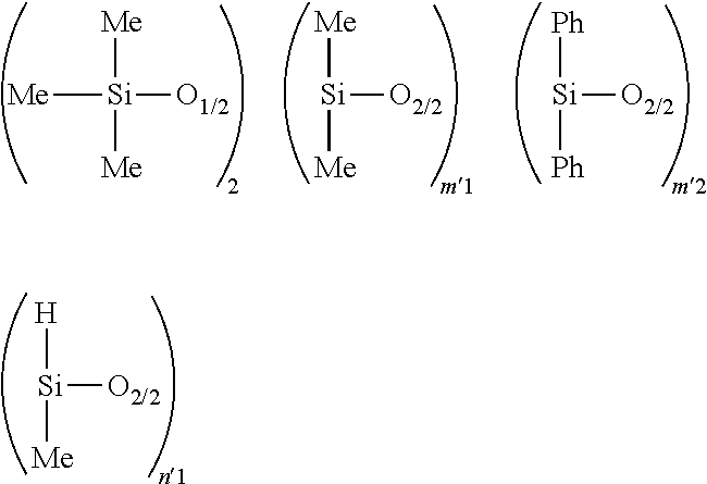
[Me][Si]([O2/2])[Me].[Me][Si]([Me])([O1/2])[Me].[Ph][Si]([O2/2])[Ph].[H][Si]([O2/2])[Me]
